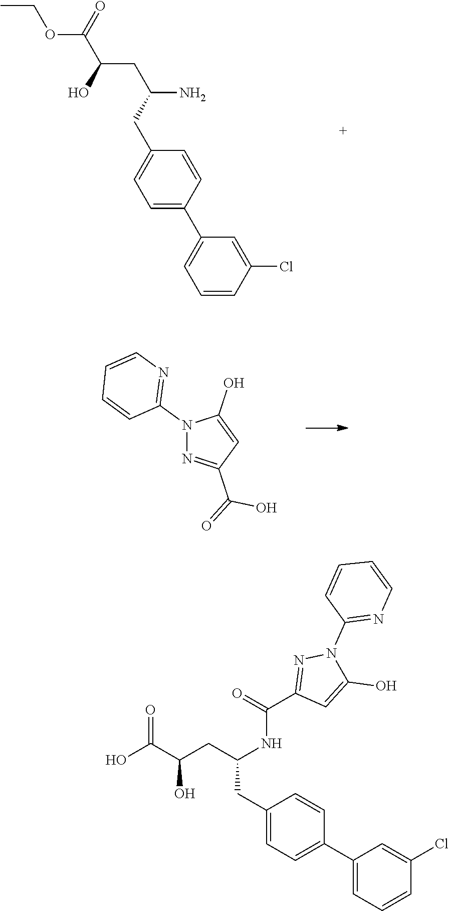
C(OC(C(O)CC(CC1=CC=C(C2=CC=CC(Cl)=C2)C=C1)N)=O)C.N1(C2=NC=CC=C2)N=C(C(=O)O)C=C1O.OC(C(O)CC(CC1=CC=C(C2=CC=CC(Cl)=C2)C=C1)NC(C1=NN(C2=NC=CC=C2)C(O)=C1)=O)=O
